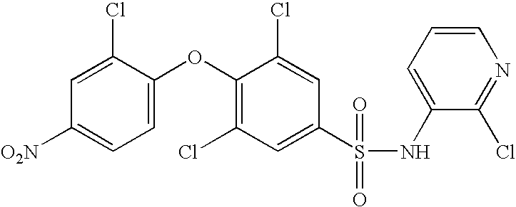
O(C1=C(Cl)C=C(S(NC2=CC=CN=C2Cl)(=O)=O)C=C1Cl)C1=CC=C([O2N])C=C1Cl
